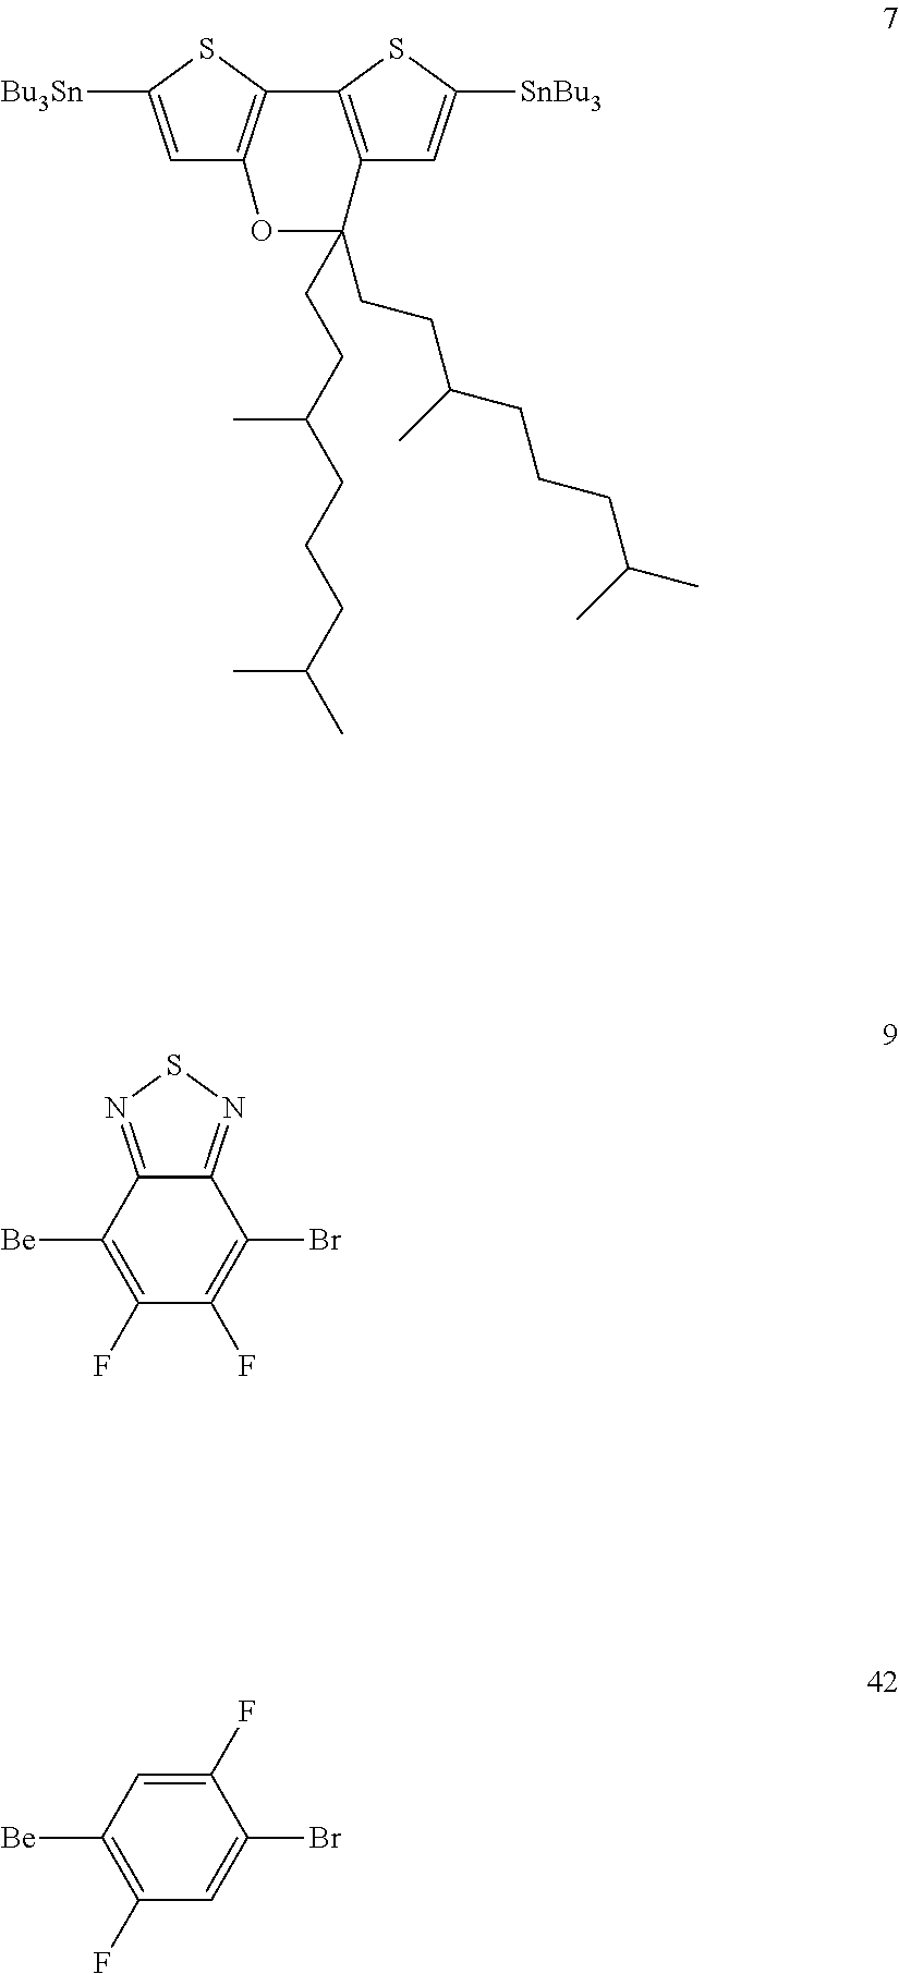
C1=C([Bu3Sn])SC2=C1OC(CCC(CCCC(C)C)C)(CCC(CCCC(C)C)C)C1=C2SC([SnBu3])=C1.C1(F)=C([Be])C2=NSN=C2C(Br)=C1F.C1(F)=C([Be])C=C(F)C(Br)=C1
